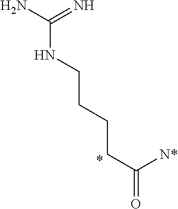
C(CC(=O)[N*])CCNC(N)=N
